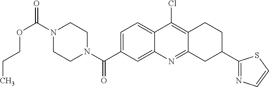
N1(C(OCCC)=O)CCN(C(=O)C2=CC=C3C(=C2)N=C2C(=C3Cl)CCC(C3=NC=CS3)C2)CC1
